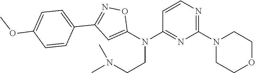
C1=CN=C(N2CCOCC2)N=C1N(C1=CC(C2=CC=C(OC)C=C2)=NO1)CCN(C)C
